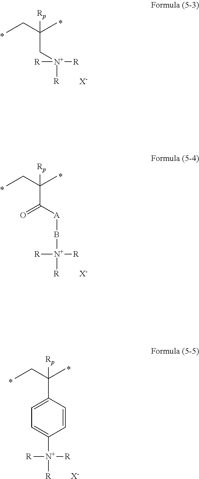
[X-].CCC(C)([Rp])C[N+]([R])([R])[R].[X-].CCC(C)([Rp])C([A]B[N+]([R])([R])[R])=O.[X-].CCC(C)([Rp])C1=CC=C([N+]([R])([R])[R])C=C1
